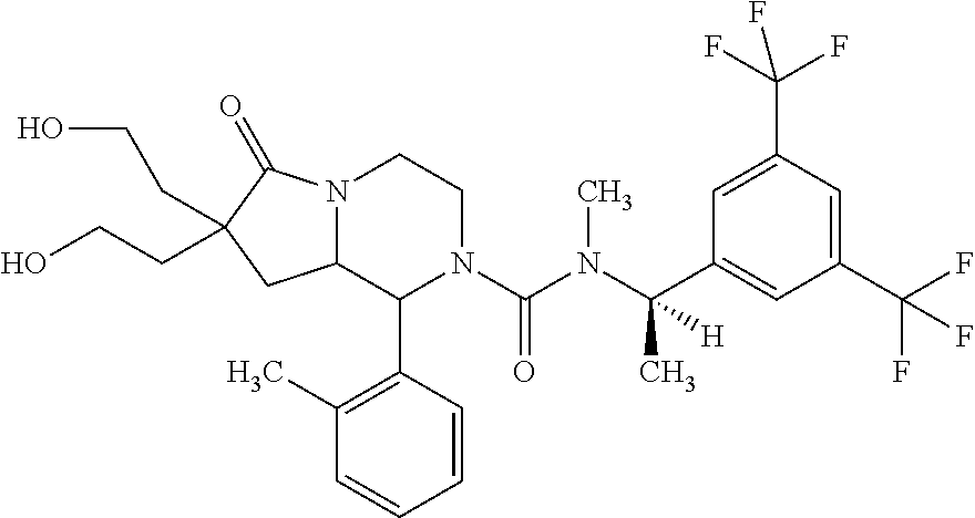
C12N(C(=O)C(CCO)(CCO)C1)CCN(C(N(C(C1=CC(C(F)(F)F)=CC(C(F)(F)F)=C1)(C)[H])C)=O)C2C1=C(C)C=CC=C1
